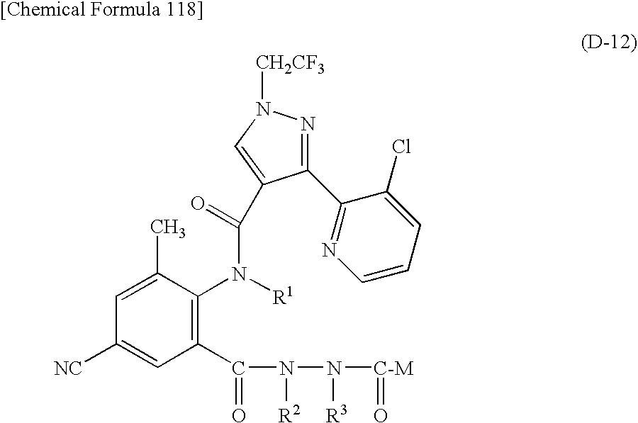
C1(C2=NC=CC=C2Cl)=NN([CH2CF3])C=C1C(=O)N([R1])C1=C(C(N(N([C-M]=O)[R3])[R2])=O)C=C([NC])C=C1C
